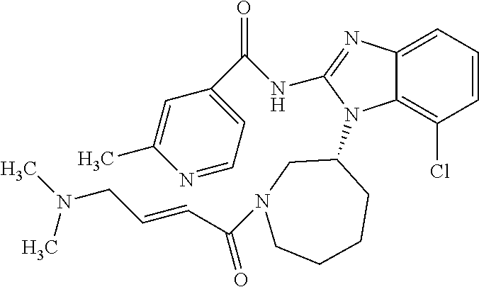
C12=CC=CC(Cl)=C1N(C1CCCCN(C(=O)C=CCN(C)C)C1)C(NC(C1=CC=NC(C)=C1)=O)=N2
